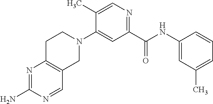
C1(C)=CN=C(C(NC2=CC(C)=CC=C2)=O)C=C1N1CCC2=C(C1)C=NC(N)=N2
